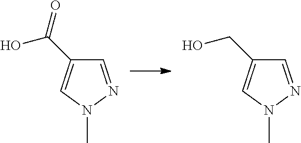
C1=NN(C)C=C1C(=O)O.C1=NN(C)C=C1CO
